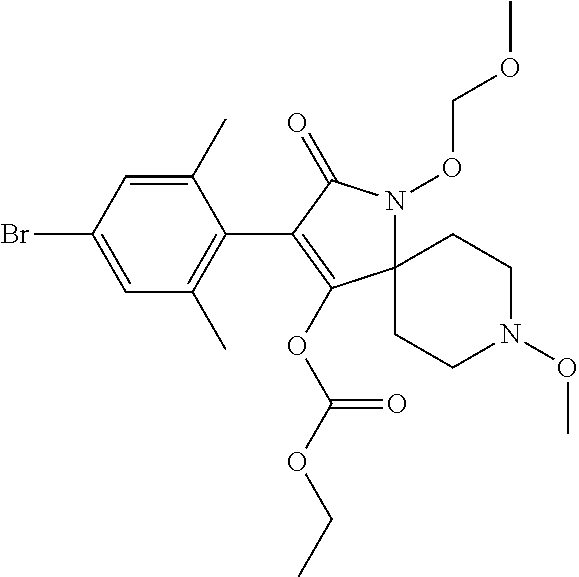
C12(N(OCOC)C(=O)C(C3=C(C)C=C(Br)C=C3C)=C1OC(OCC)=O)CCN(OC)CC2
